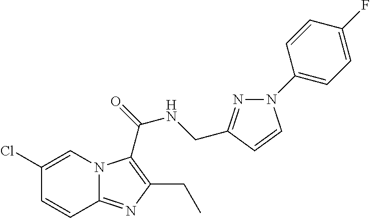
C1(Cl)=CN2C(=NC(CC)=C2C(NCC2=NN(C3=CC=C(F)C=C3)C=C2)=O)C=C1
